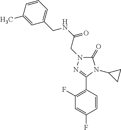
C1(C)=CC(CNC(=O)CN2C(=O)N(C3CC3)C(C3=C(F)C=C(F)C=C3)=N2)=CC=C1
